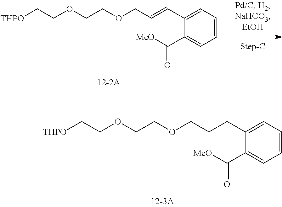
C1=CC=C(C=CCOCCOCC[THPO])C(C([MeO])=O)=C1.C1=CC=C(CCCOCCOCC[THPO])C(C([MeO])=O)=C1
